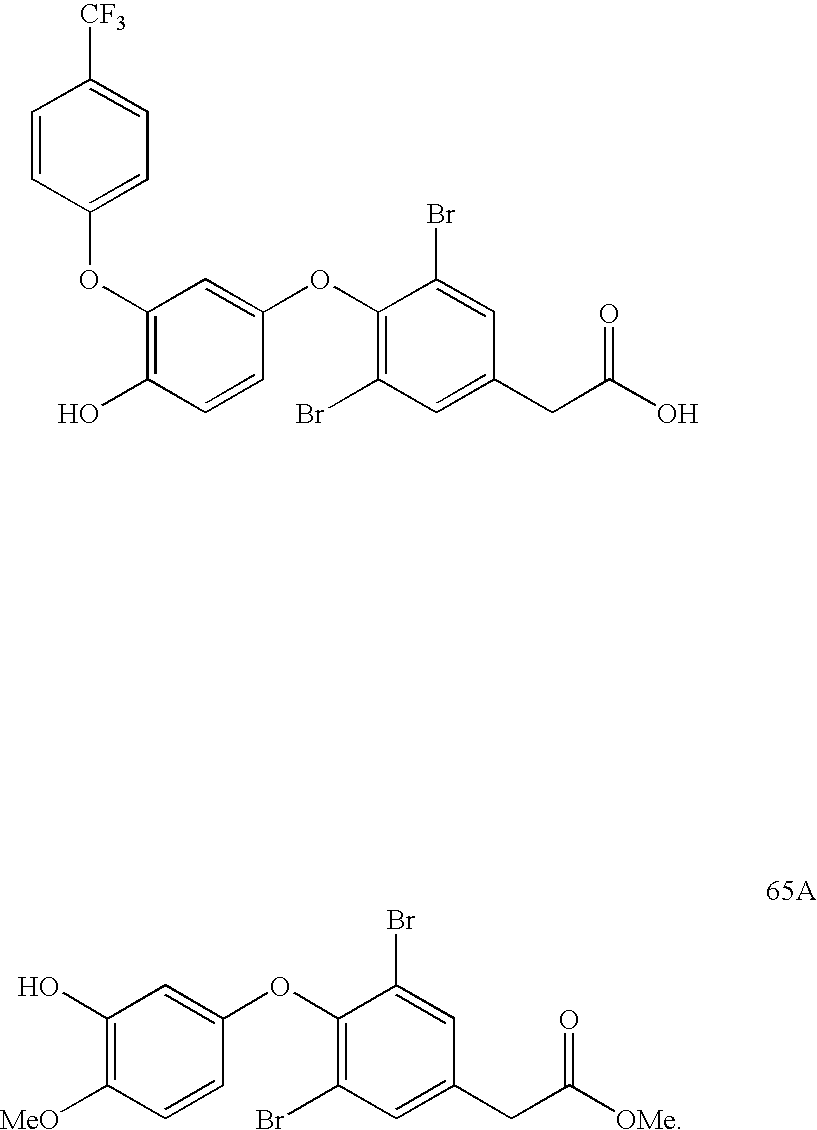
C1(OC2=CC=C([CF3])C=C2)=C(O)C=CC(OC2=C(Br)C=C(CC(=O)O)C=C2Br)=C1.C1(O)=C([MeO])C=CC(OC2=C(Br)C=C(CC(=O)[OMe])C=C2Br)=C1
